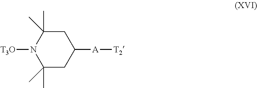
C1(C)(C)CC([A][T2])CC(C)(C)N1[T3O]
